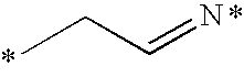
CCC=N
